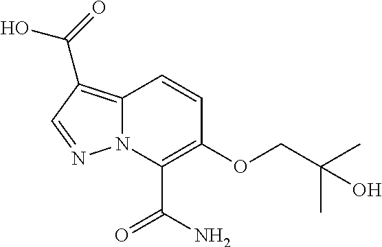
C12=C(C(=O)O)C=NN1C(C(=O)N)=C(OCC(C)(C)O)C=C2
